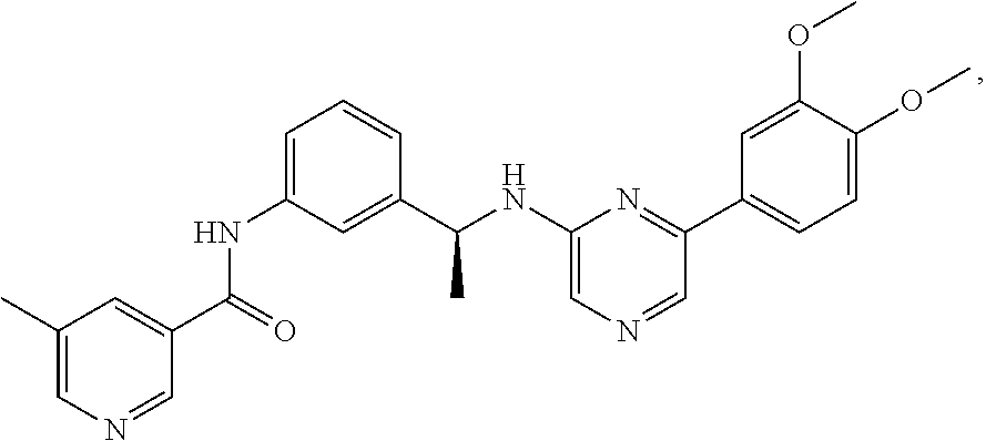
C1(C)=CN=CC(C(=O)NC2=CC=CC(C(NC3=CN=CC(C4=CC=C(OC)C(OC)=C4)=N3)C)=C2)=C1
